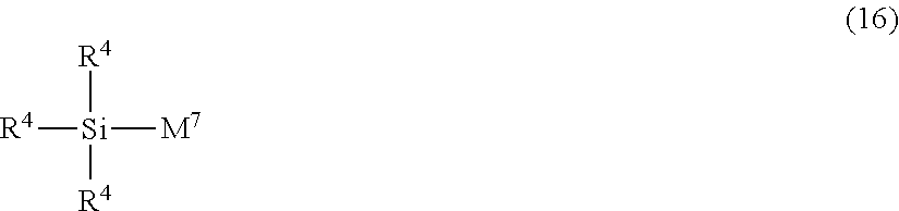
[R4][Si]([R4])([R4])[M7]
